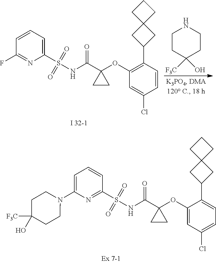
C1(OC2(C(=O)NS(C3=NC(N4CCC([F3C])(O)CC4)=CC=C3)(=O)=O)CC2)=CC(Cl)=CC=C1C1CC2(C1)CCC2.C1CC([F3C])(O)CCN1.C1(OC2(C(=O)NS(C3=CC=CC(F)=N3)(=O)=O)CC2)=C(C2CC3(C2)CCC3)C=CC(Cl)=C1
